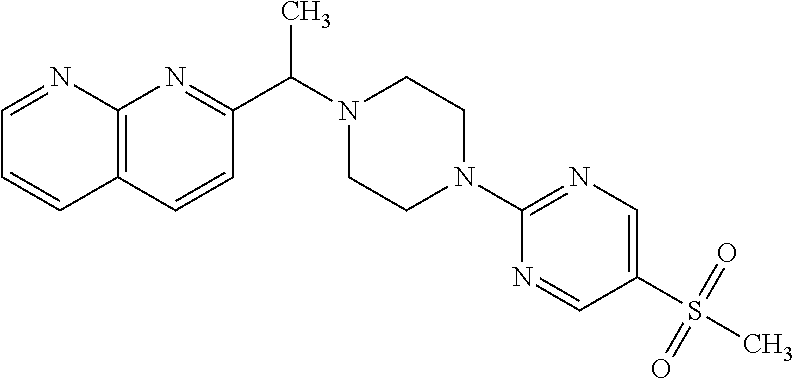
C12=C(C=CC(C(N3CCN(C4=NC=C(S(C)(=O)=O)C=N4)CC3)C)=N1)C=CC=N2
